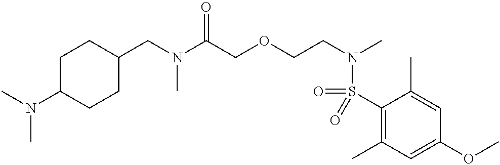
C1C(N(C)C)CCC(CN(C(COCCN(C)S(=O)(C2=C(C)C=C(OC)C=C2C)=O)=O)C)C1
